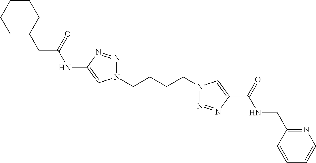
C1(NC(CC2CCCCC2)=O)=CN(CCCCN2N=NC(C(=O)NCC3=NC=CC=C3)=C2)N=N1
